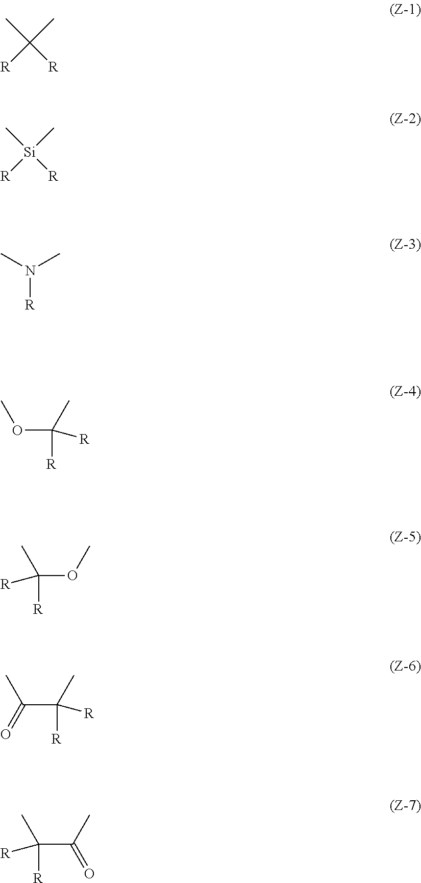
CC([R])(C)[R].C[Si]([R])(C)[R].N([R])(C)C.COC(C)([R])[R].CC(OC)([R])[R].CC(C(C)([R])[R])=O.CC(C(C)=O)([R])[R]
